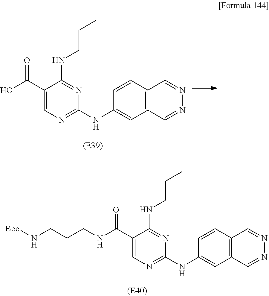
C1(C(O)=O)=CN=C(NC2=CC3=C(C=C2)C=NN=C3)N=C1NCCC.C1(C(NCCCN[Boc])=O)=CN=C(NC2=CC3=C(C=C2)C=NN=C3)N=C1NCCC
